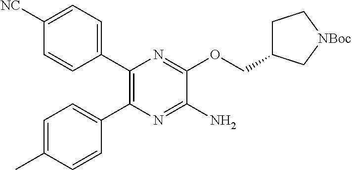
C1(C2=C(C3=CC=C(C)C=C3)N=C(N)C(OCC3CC[NBoc]C3)=N2)=CC=C([NC])C=C1
